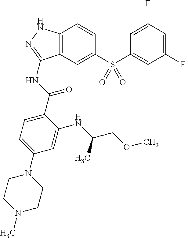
C1(F)=CC(F)=CC(S(C2=CC3=C(C=C2)NN=C3NC(C2=CC=C(N3CCN(C)CC3)C=C2NC(COC)C)=O)(=O)=O)=C1
